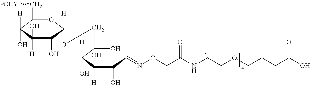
C1(C[POLY1])C([H])(O)C([H])(O)C(O)C([H])(OCC(C(C(C(C=NOCC(NCCOCCCC(O)=O)=O)O)([H])O)([H])O)O)O1
